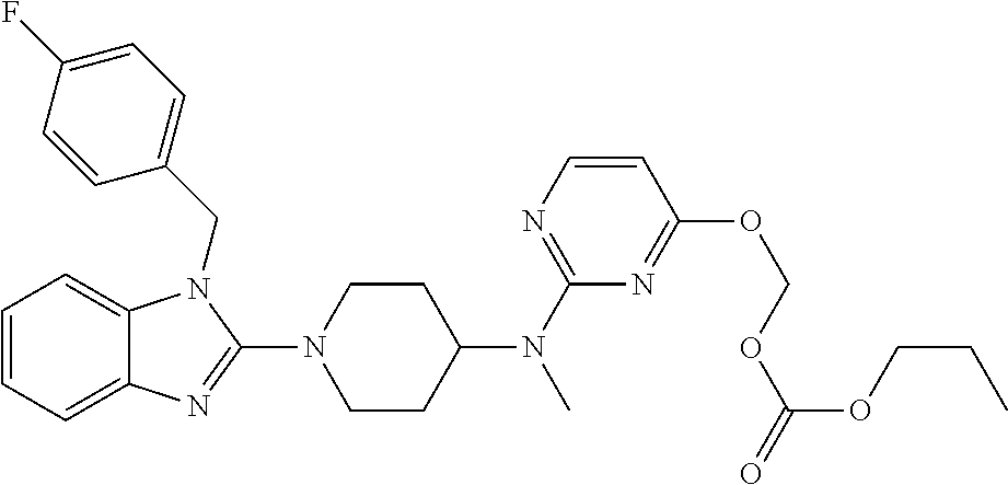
C1=CC=C2C(=C1)N(CC1=CC=C(F)C=C1)C(N1CCC(N(C)C3=NC=CC(OCOC(OCCC)=O)=N3)CC1)=N2
